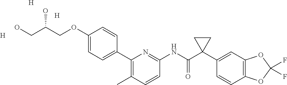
C1(C2=CC=C(OCC(CO)O)C=C2)=C(C)C=CC(NC(C2(C3=CC4=C(C=C3)OC(F)(F)O4)CC2)=O)=N1.[H].[H].[H]
